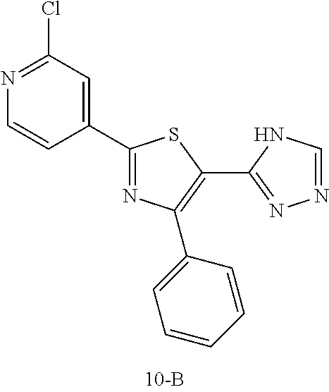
C1(C2=CC(Cl)=NC=C2)=NC(C2=CC=CC=C2)=C(C2=NN=CN2)S1
